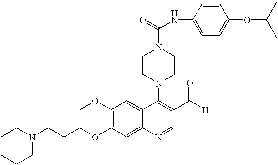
N1(CCCOC2=C(OC)C=C3C(=C2)N=CC(C([H])=O)=C3N2CCN(C(NC3=CC=C(OC(C)C)C=C3)=O)CC2)CCCCC1
